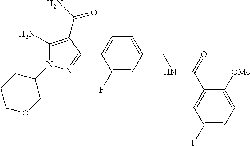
C1(N2C(N)=C(C(N)=O)C(C3=CC=C(CNC(C4=CC(F)=CC=C4[OMe])=O)C=C3F)=N2)CCCOC1
